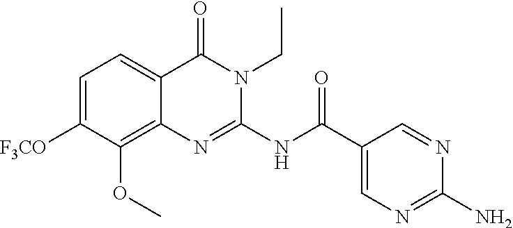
C1=C([F3CO])C(OC)=C2C(=C1)C(=O)N(CC)C(NC(C1=CN=C(N)N=C1)=O)=N2
